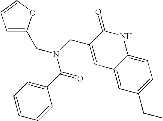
C1=C(CN(CC2=CC3=CC(CC)=CC=C3NC2=O)C(=O)C2=CC=CC=C2)OC=C1
